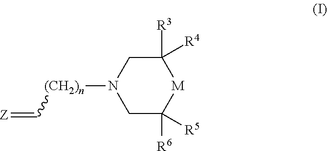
[(CH2)n](C=[Z])N1CC([R6])([R5])[M]C([R3])([R4])C1
